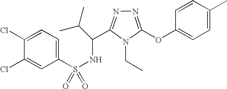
N1=C(OC2=CC=C(C)C=C2)N(CC)C(C(C(C)C)NS(=O)(C2=CC=C(Cl)C(Cl)=C2)=O)=N1
